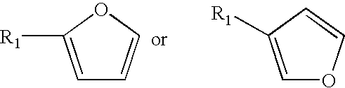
C1=C([R1])OC=C1.C1=C([R1])C=CO1
